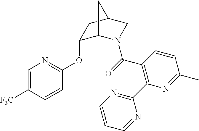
C1=C([F3C])C=CC(OC2C3N(C(=O)C4=C(C5=NC=CC=N5)N=C(C)C=C4)CC(C2)C3)=N1
